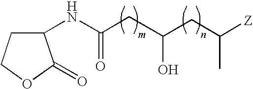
C1(NC(CC(CC([Z])C)O)=O)CCOC1=O
